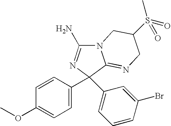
N12C(N)=NC(C3=CC=C(OC)C=C3)(C3=CC=CC(Br)=C3)C1=NCC(S(C)(=O)=O)C2
